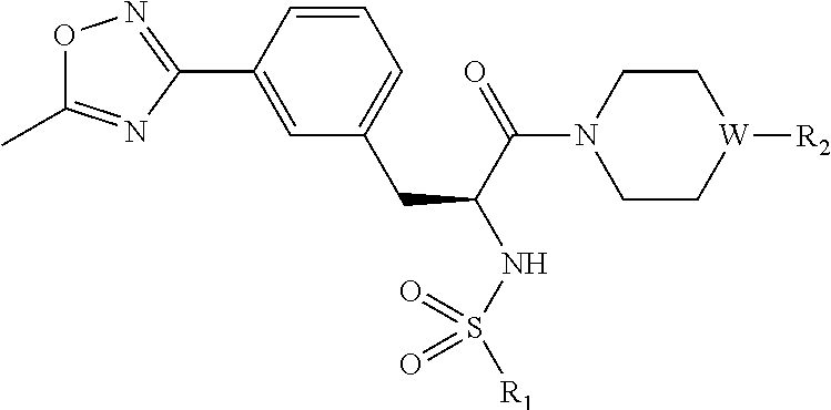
C1=CC(C2=NOC(C)=N2)=CC(CC(NS([R1])(=O)=O)C(=O)N2CC[W]([R2])CC2)=C1
